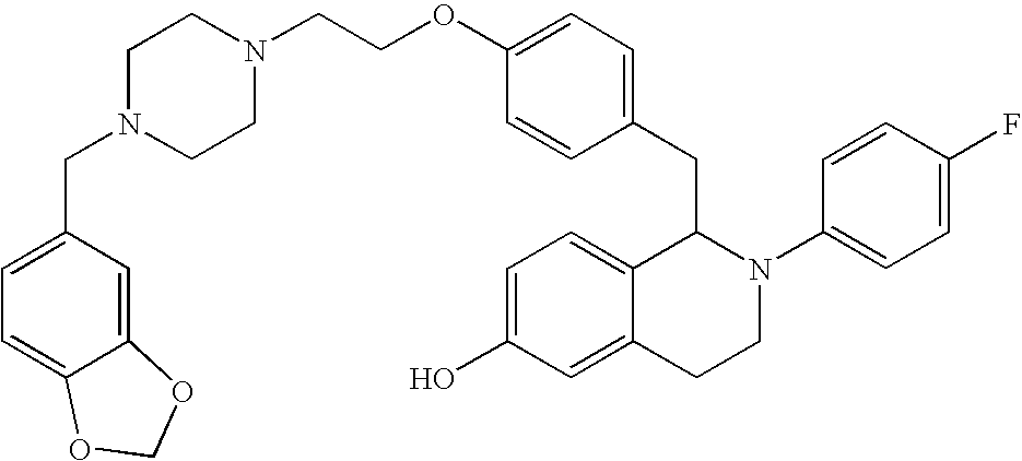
O(C1=CC=C(CC2C3=CC=C(O)C=C3CCN2C2=CC=C(F)C=C2)C=C1)CCN1CCN(CC2=CC=C3C(=C2)OCO3)CC1
